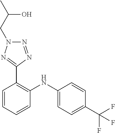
C1=CC(C(F)(F)F)=CC=C1NC1=C(C2=NN(CC(C)O)N=N2)C=CC=C1
